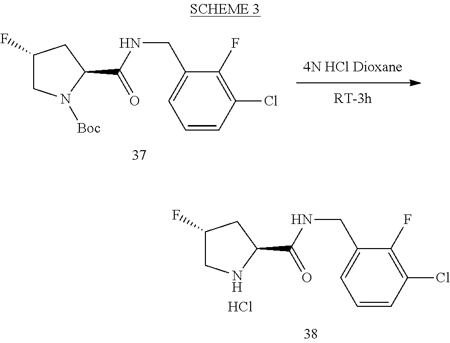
C1(F)CN([Boc])C(C(=O)NCC2=CC=CC(Cl)=C2F)C1.C1(F)CNC(C(=O)NCC2=CC=CC(Cl)=C2F)C1.Cl
